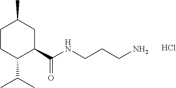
C1CC(C(C)C)C(C(NCCCN)=O)CC1C.Cl
